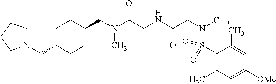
C1C(CN2CCCC2)CCC(CN(C(CNC(CN(C)S(=O)(=O)C2=C(C)C=C([OMe])C=C2C)=O)=O)C)C1
